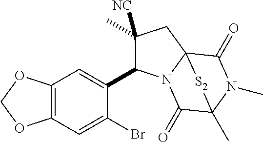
C1(C2C(C)([NC])CC34N2C(=O)C(C)(N(C)C3=O)[S2]4)=CC2=C(C=C1Br)OCO2
